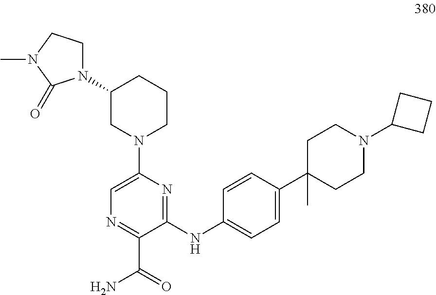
C1(NC2=CC=C(C3(C)CCN(C4CCC4)CC3)C=C2)=NC(N2CCCC(N3CCN(C)C3=O)C2)=CN=C1C(=O)N
